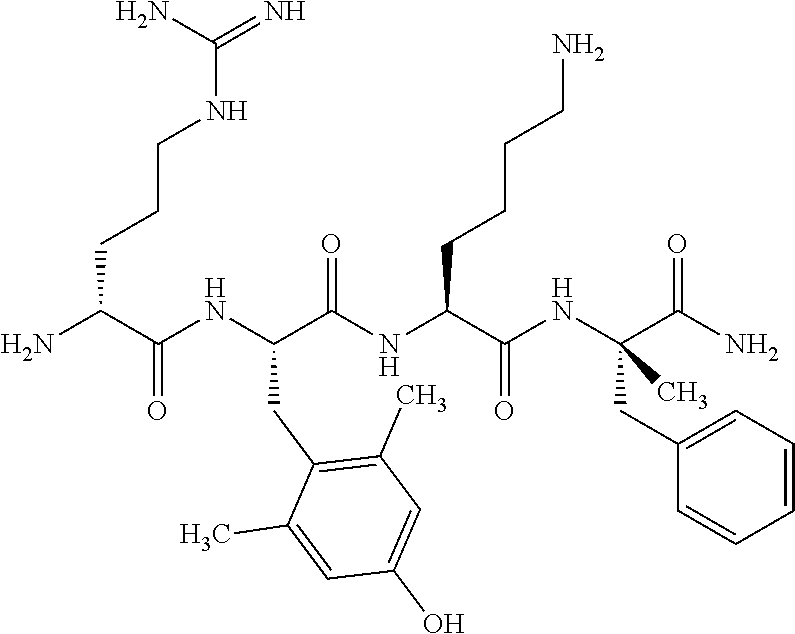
NC(C(NC(C(NC(C(NC(C(N)=O)(CC1=CC=CC=C1)C)=O)CCCCN)=O)CC1=C(C)C=C(O)C=C1C)=O)CCCNC(=N)N
